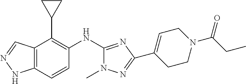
C12=C(C=CC(NC3=NC(C4=CCN(C(CC)=O)CC4)=NN3C)=C1C1CC1)NN=C2
